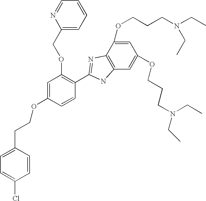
C1=C(OCCCN(CC)CC)C2=C(C=C1OCCCN(CC)CC)NC(C1=C(OCC3=CC=CC=N3)C=C(OCCC3=CC=C(Cl)C=C3)C=C1)=N2
